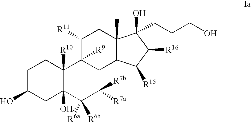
C1C(O)CC2(O)C([R10])(C1)C1([R9])C(C([R7a])([R7b])C2([R6b])[R6a])C2C(C)(CC1[R11])C(O)(CCCO)C([R16])C2[R15]
